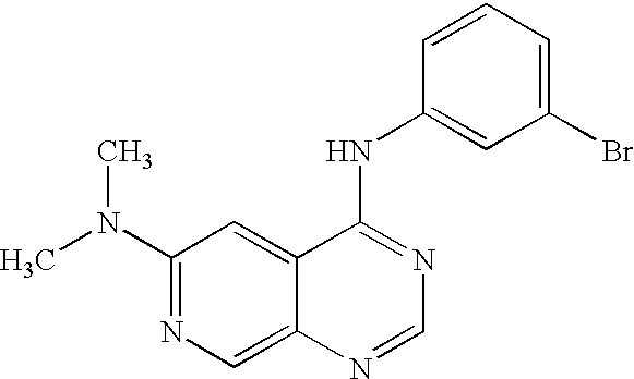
C1(N(C)C)=NC=C2C(=C1)C(NC1=CC(Br)=CC=C1)=NC=N2
